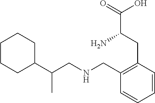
C1=CC=CC(CNCC(C2CCCCC2)C)=C1CC(C(=O)O)N
